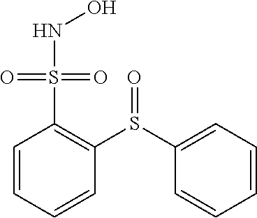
C1=CC=CC(S(C2=CC=CC=C2)=O)=C1S(NO)(=O)=O
